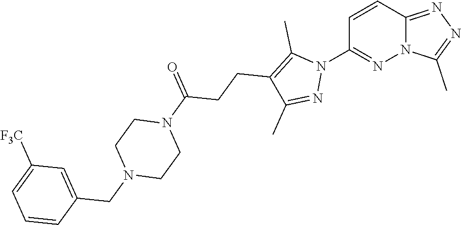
C1=CC2=NN=C(C)N2N=C1N1C(C)=C(CCC(N2CCN(CC3=CC([F3C])=CC=C3)CC2)=O)C(C)=N1
